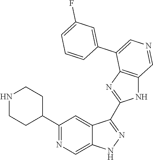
C1(C2CCNCC2)=NC=C2C(=C1)C(C1=NC3=C(N1)C=NC=C3C1=CC(F)=CC=C1)=NN2
